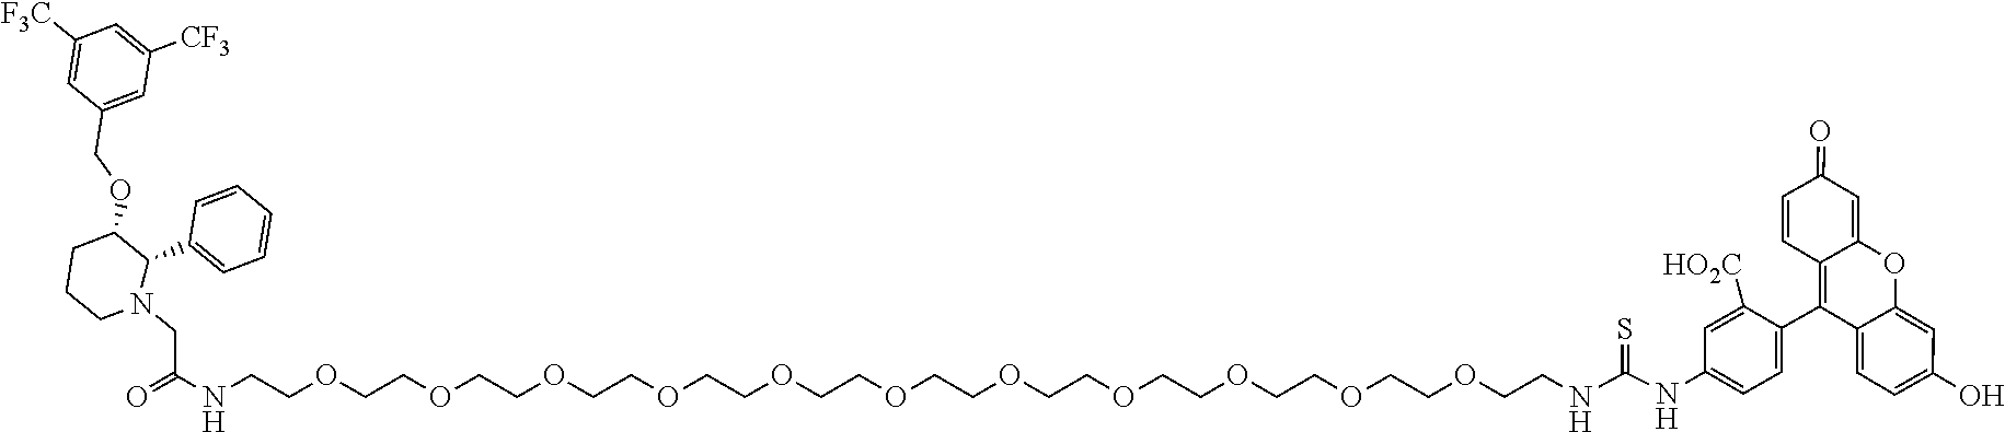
C(CNC(NC1=CC=C(C2=C3C(=CC(=O)C=C3)OC3=CC(O)=CC=C23)C([HO2C])=C1)=S)OCCOCCOCCOCCOCCOCCOCCOCCOCCOCCOCCNC(CN1CCCC(OCC2=CC([CF3])=CC([F3C])=C2)C1C1=CC=CC=C1)=O
